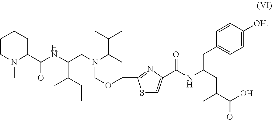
C1CN(C)C(C(NC(CN2COC(C3=NC(C(NC(CC(C(O)=O)C)CC4=CC=C([OH])C=C4)=O)=CS3)CC2C(C)C)C(CC)C)=O)CC1
